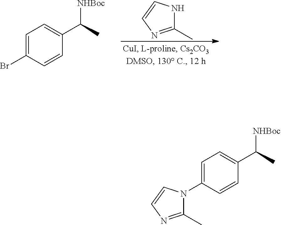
C1=C(Br)C=CC(C(C)[NHBoc])=C1.C1(C)=NC=CN1.C1=C(N2C(C)=NC=C2)C=CC(C(C)[NHBoc])=C1
